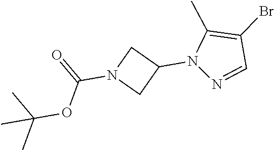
C1N(C(=O)OC(C)(C)C)CC1N1N=CC(Br)=C1C
